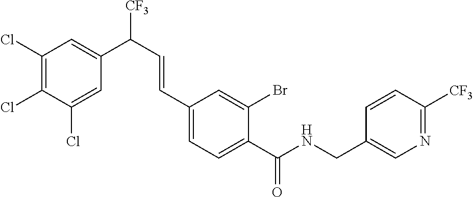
C1(Cl)=CC(C(C=CC2=CC=C(C(NCC3=CN=C([CF3])C=C3)=O)C(Br)=C2)[CF3])=CC(Cl)=C1Cl
